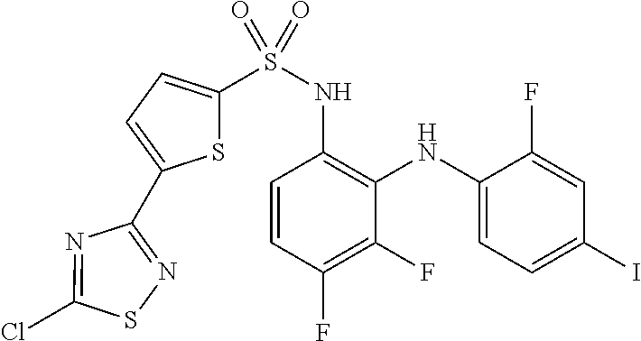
C1(NS(C2=CC=C(C3=NSC(Cl)=N3)S2)(=O)=O)=C(NC2=CC=C(I)C=C2F)C(F)=C(F)C=C1
